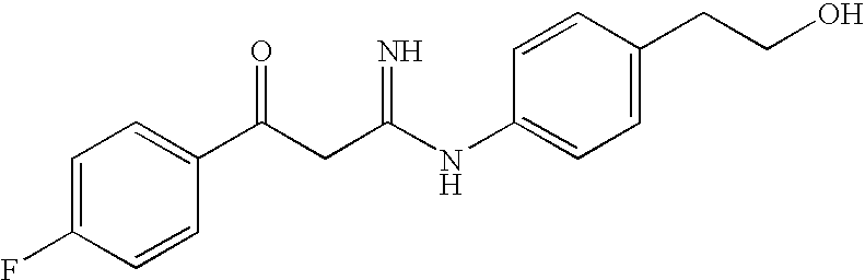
C1=C(F)C=CC(C(CC(NC2=CC=C(CCO)C=C2)=N)=O)=C1
